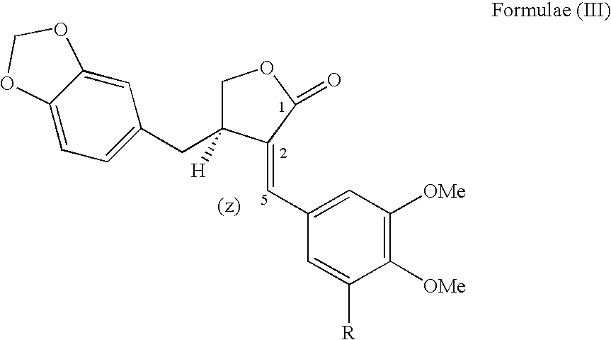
C1(C=C2C(=O)OCC2([H])CC2=CC=C3C(=C2)OCO3)=CC([OMe])=C([OMe])C([R])=C1
